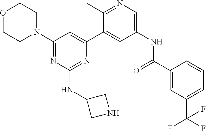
C1(N2CCOCC2)=NC(NC2CNC2)=NC(C2=CC(NC(C3=CC(C(F)(F)F)=CC=C3)=O)=CN=C2C)=C1
